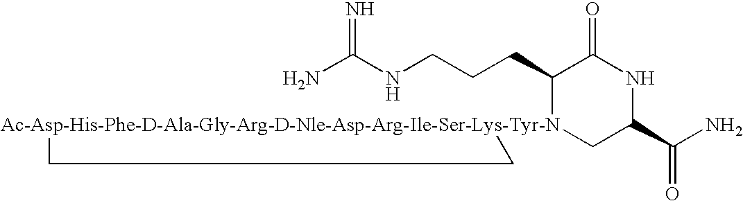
NC(NCCCC1[Ac-Asp-His-Phe-D-Ala-Gly-Arg-D-Nle-Asp-Arg-Ile-Ser-Lys-Tyr-N]2(CC(C(N)=O)NC1=O)CC2)=N
